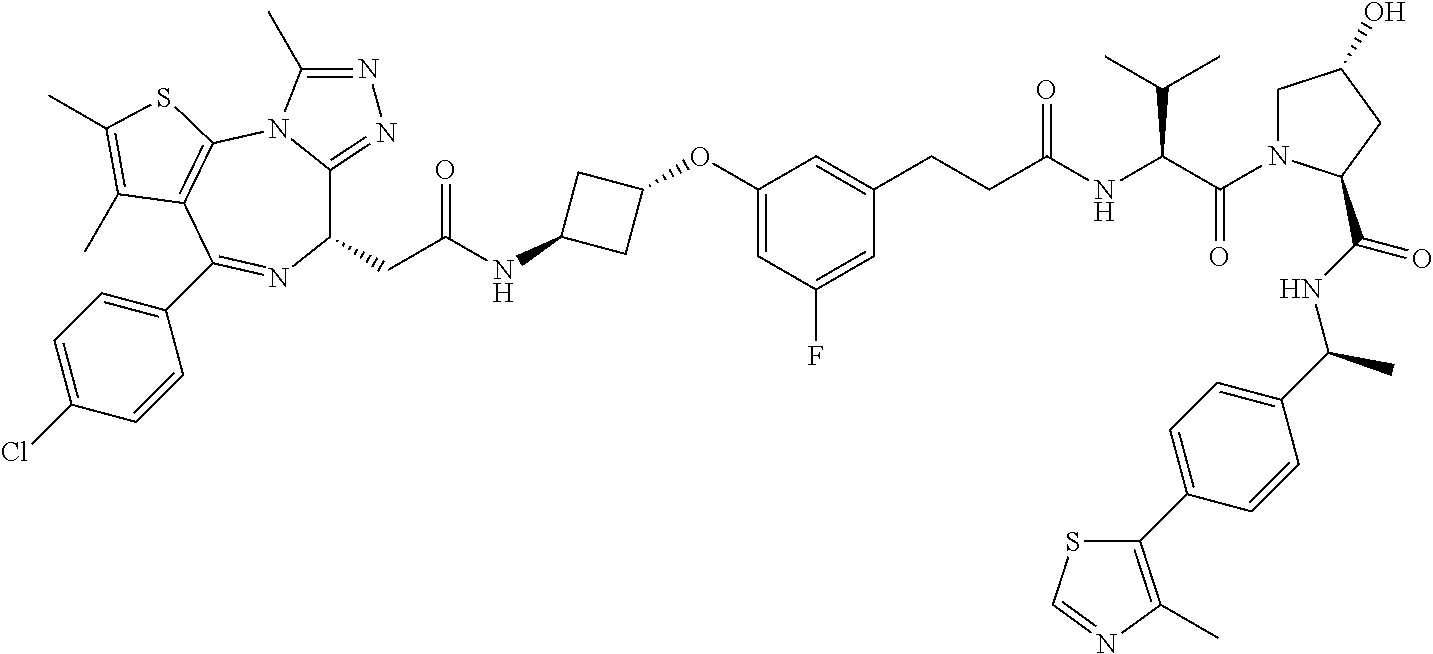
C1(CC(NC2CC(OC3=CC(F)=CC(CCC(NC(C(=O)N4CC(O)CC4C(NC(C4=CC=C(C5=C(C)N=CS5)C=C4)C)=O)C(C)C)=O)=C3)C2)=O)C2=NN=C(C)N2C2=C(C(C3=CC=C(Cl)C=C3)=N1)C(C)=C(C)S2
